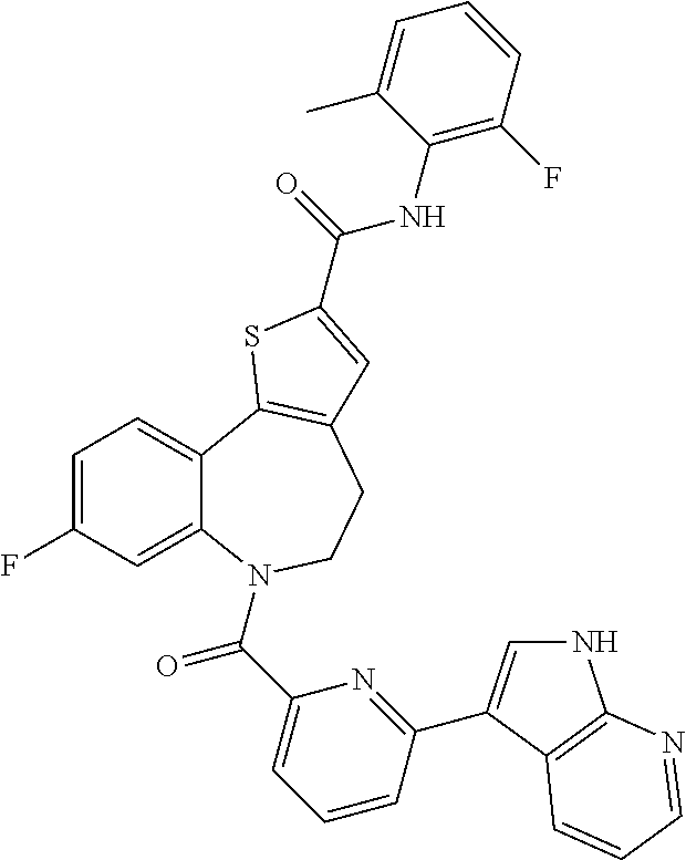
C1=C(F)C=C2C(=C1)C1=C(CCN2C(C2=CC=CC(C3=CNC4=C3C=CC=N4)=N2)=O)C=C(C(=O)NC2=C(F)C=CC=C2C)S1
